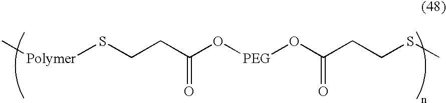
C[Polymer]SCCC(O[PEG]OC(CCSC)=O)=O
